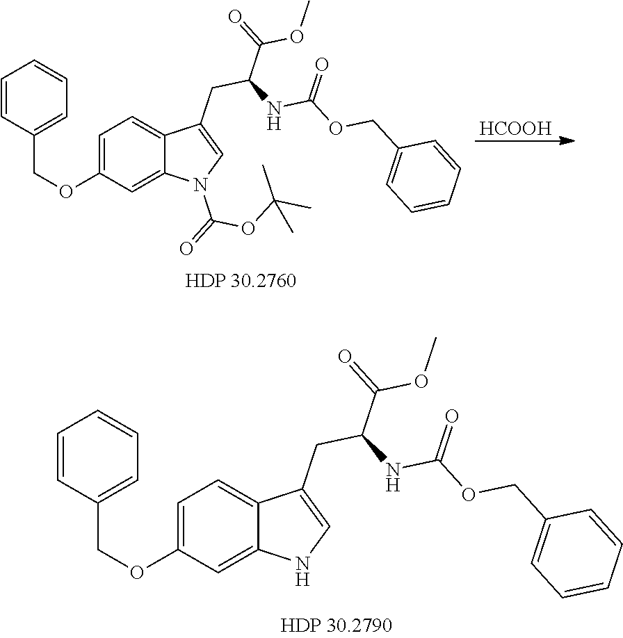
[HCOOH].C1=C(OCC2=CC=CC=C2)C=C2C(=C1)C(CC(C(=O)OC)NC(OCC1=CC=CC=C1)=O)=CN2C(=O)OC(C)(C)C.C1=C(OCC2=CC=CC=C2)C=C2C(=C1)C(CC(C(=O)OC)NC(OCC1=CC=CC=C1)=O)=CN2
